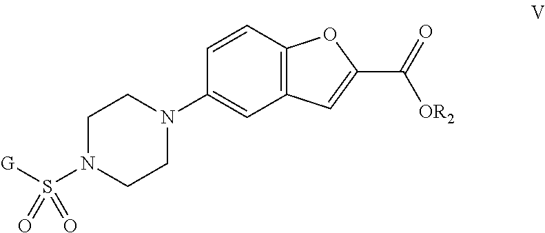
C1N(S([G])(=O)=O)CCN(C2=CC3=C(C=C2)OC(C(=O)[OR2])=C3)C1
